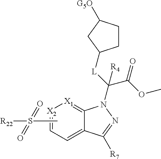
CS([R22])(=O)=O.[X2]1=CC=C2C(=[X1]1)N(C([L]C1CCC([G5O])C1)(C(OC)=O)[R4])N=C2[R7]
